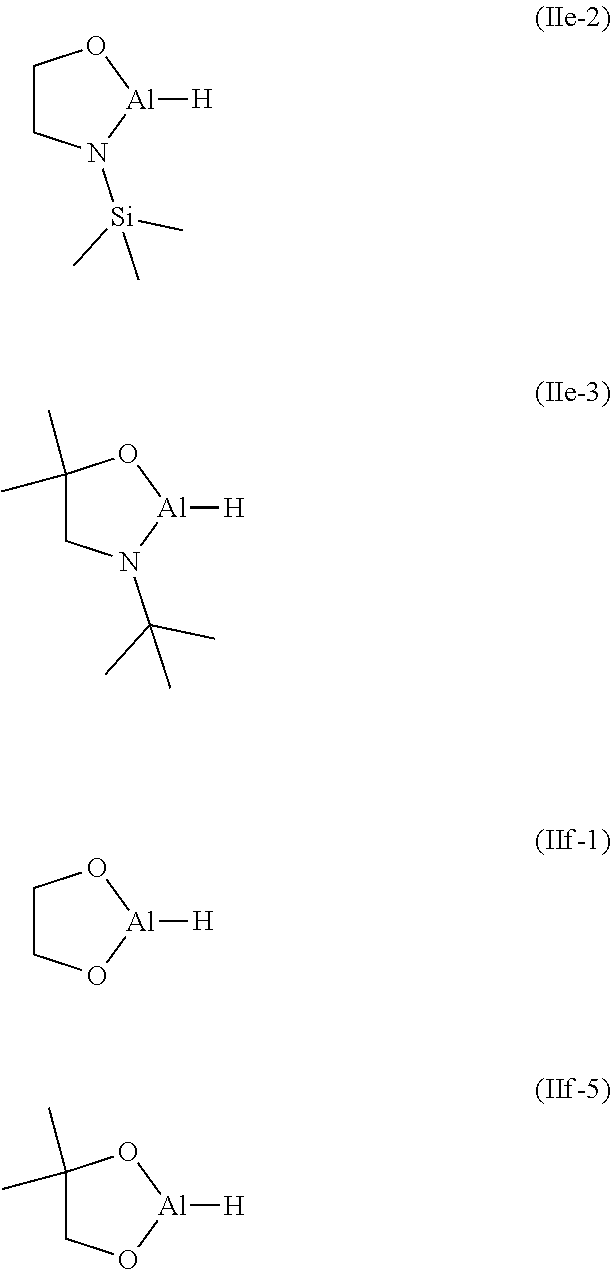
C1CN([Si](C)(C)C)[Al]([H])O1.C1(C)(C)CN(C(C)(C)C)[Al]([H])O1.C1CO[Al]([H])O1.C1(C)(C)CO[Al]([H])O1
